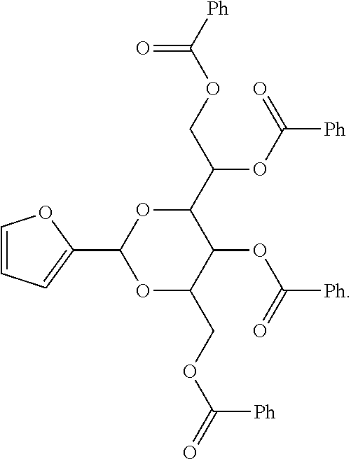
C1=CC=C(C2OC(COC(=O)[Ph])C(OC([Ph])=O)C(C(OC([Ph])=O)COC([Ph])=O)O2)O1
